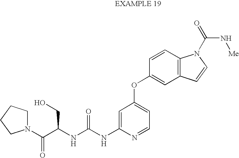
C1=C(NC(NC(C(N2CCCC2)=O)CO)=O)N=CC=C1OC1=CC2=C(C=C1)N(C(N[Me])=O)C=C2
